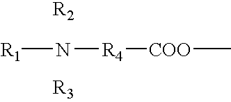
[R1]N[R4][COO]C
